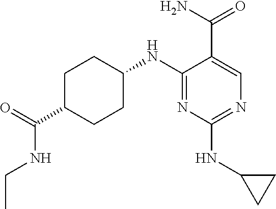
C1C(C(=O)NCC)CCC(NC2=NC(NC3CC3)=NC=C2C(N)=O)C1
